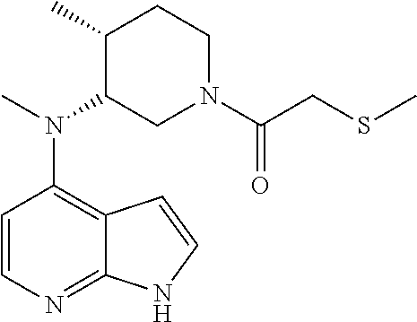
C12=C(N(C)C3CN(C(CSC)=O)CCC3C)C=CN=C1NC=C2
